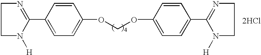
C1=CC(C2=NCCN2[H])=CC=C1OCOC1=CC=C(C2=NCCN2[H])C=C1.[2HCl]
